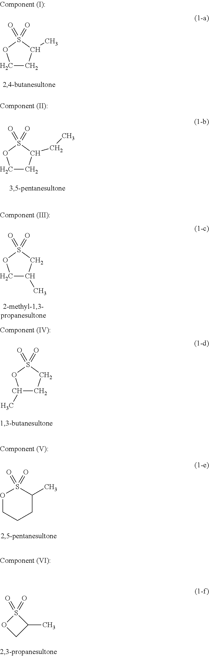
C1CC(C)S(=O)(=O)O1.C1CC(CC)S(=O)(=O)O1.C1C(C)CS(=O)(=O)O1.C1(C)CCS(=O)(=O)O1.O1CCCC(C)S1(=O)=O.S1(=O)(=O)OCC1C
